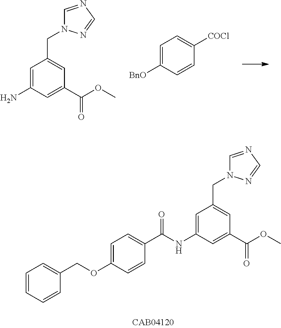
C1=C(N)C=C(C(OC)=O)C=C1CN1C=NC=N1.C1=C([BnO])C=CC([COCl])=C1.C1=C(NC(C2=CC=C(OCC3=CC=CC=C3)C=C2)=O)C=C(C(OC)=O)C=C1CN1C=NC=N1
